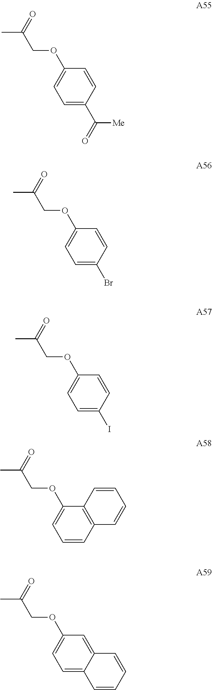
CC(=O)COC1=CC=C(C(=O)[Me])C=C1.CC(=O)COC1=CC=C(Br)C=C1.CC(=O)COC1=CC=C(I)C=C1.CC(=O)COC1=CC=CC2=C1C=CC=C2.CC(=O)COC1=CC=C2C(=C1)C=CC=C2
